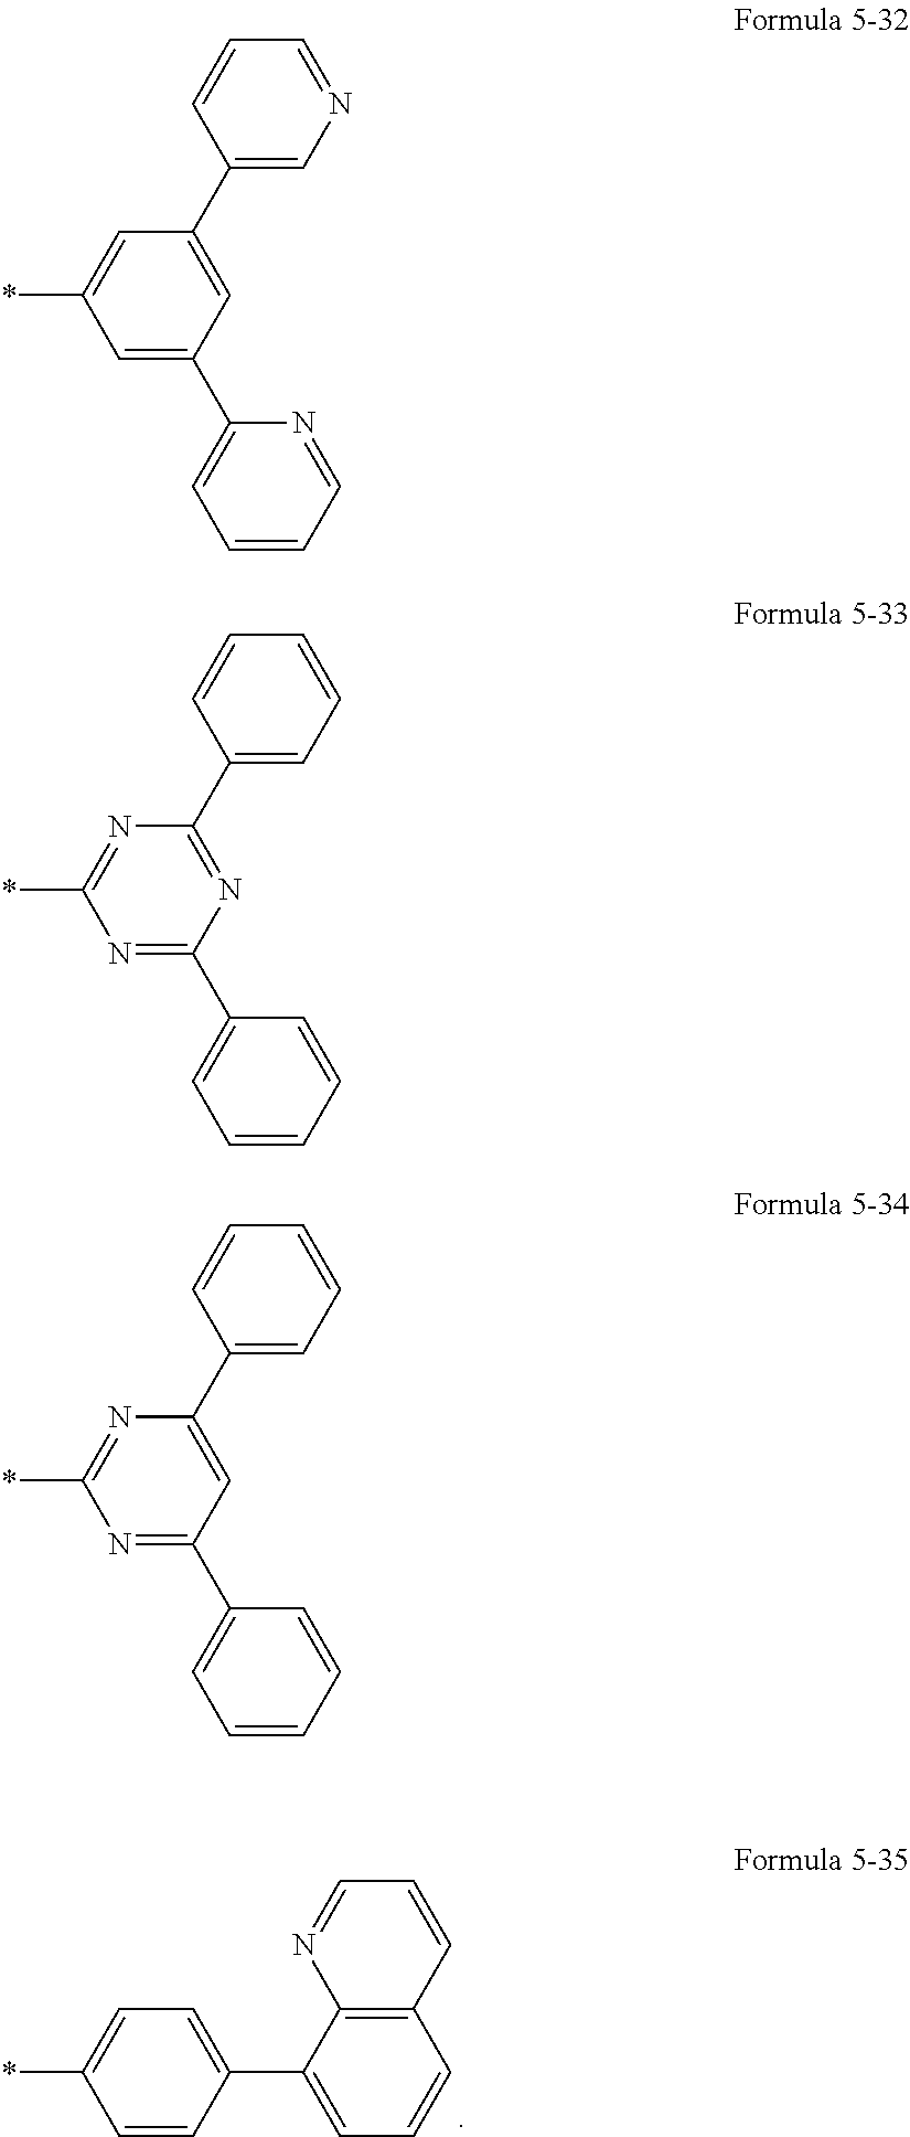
C1(C2=CC=C(*)C=C2)=CC=CC2=C1N=CC=C2.C1=C(*)C=C(C2=CC=CC=N2)C=C1C1=CN=CC=C1.N1=C(*)N=C(C2=CC=CC=C2)N=C1C1=CC=CC=C1.N1=C(*)N=C(C2=CC=CC=C2)C=C1C1=CC=CC=C1
